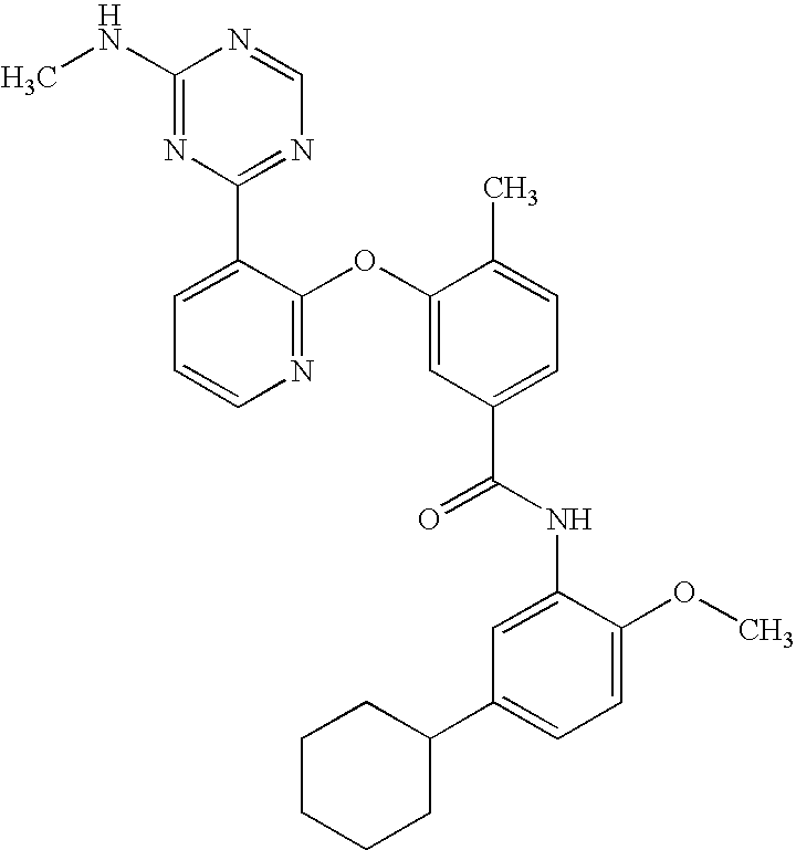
C1(C2=NC=NC(NC)=N2)=CC=CN=C1OC1=CC(C(NC2=CC(C3CCCCC3)=CC=C2OC)=O)=CC=C1C
